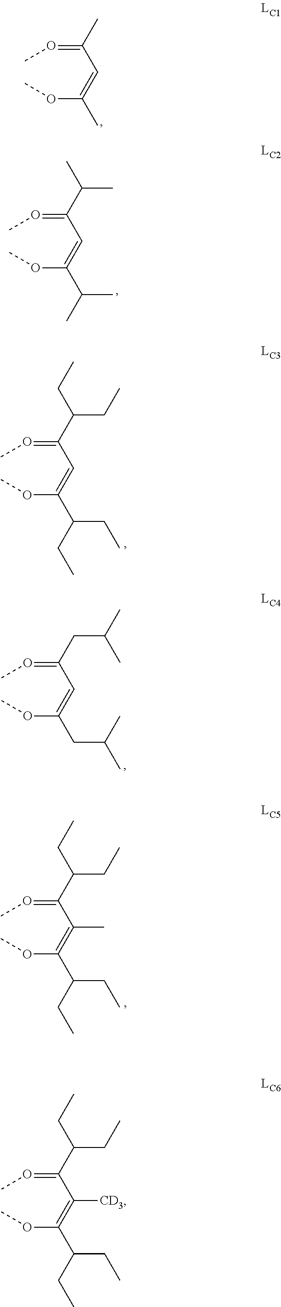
O(C(=CC(=OC)C)C)C.O(C(=CC(=OC)C(C)C)C(C)C)C.O(C(=CC(=OC)C(CC)CC)C(CC)CC)C.O(C(=CC(=OC)CC(C)C)CC(C)C)C.O(C(=C(C(=OC)C(CC)CC)C)C(CC)CC)C.O(C(=C(C(=OC)C(CC)CC)[CD3])C(CC)CC)C
